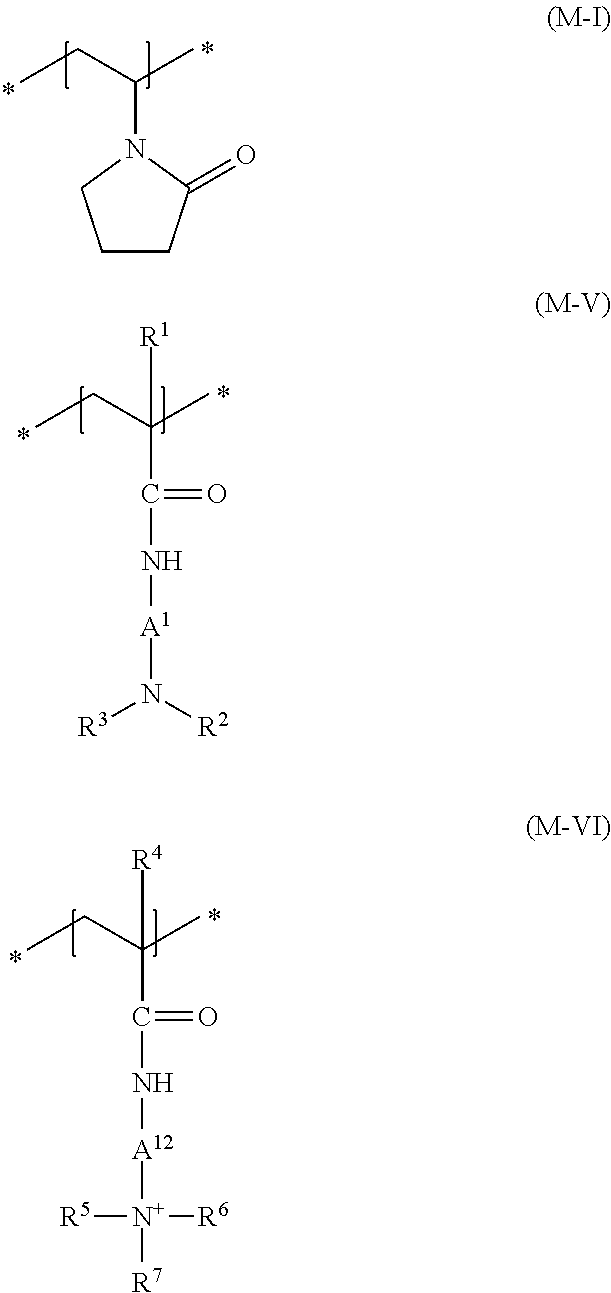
CCC(C)N1CCCC1=O.CCC(C)(C(N[A1]N([R3])[R2])=O)[R1].CCC(C)(C(N[A12][N+]([R5])([R6])[R7])=O)[R4]
